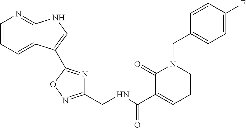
C1=CC=C2C(=N1)NC=C2C1=NC(CNC(C2=CC=CN(CC3=CC=C(F)C=C3)C2=O)=O)=NO1
